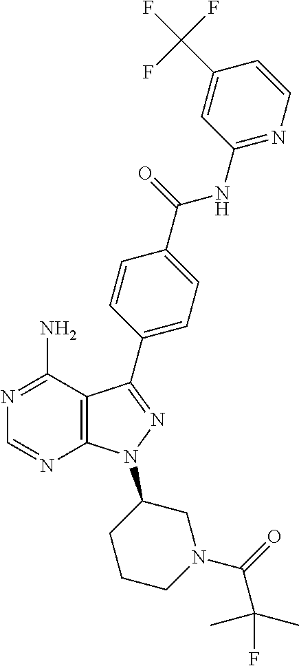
N1=C(N)C2=C(N=C1)N(C1CCCN(C(=O)C(F)(C)C)C1)N=C2C1=CC=C(C(NC2=NC=CC(C(F)(F)F)=C2)=O)C=C1
